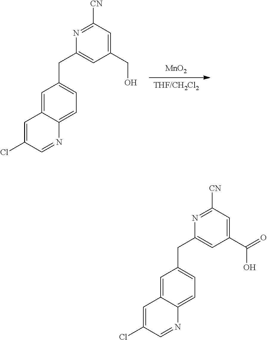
C1=C2C(=CC=C1CC1=CC(CO)=CC([CN])=N1)N=CC(Cl)=C2.[MnO2].[THF/CH2Cl2].C1=C2C(=CC=C1CC1=CC(C(O)=O)=CC([CN])=N1)N=CC(Cl)=C2
